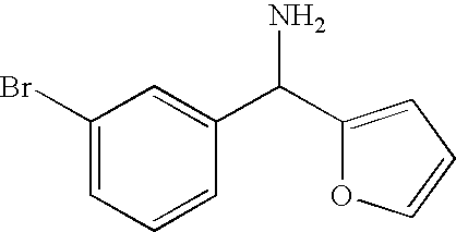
C1(Br)=CC=CC(C(C2=CC=CO2)N)=C1
